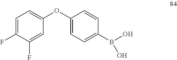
C1(OC2=CC=C(B(O)O)C=C2)=CC=C(F)C(F)=C1
